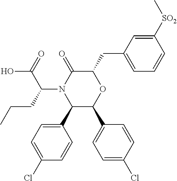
C1(C2=CC=C(Cl)C=C2)C(C2=CC=C(Cl)C=C2)OC(CC2=CC=CC([SO2]C)=C2)C(=O)N1C(C(=O)O)CCC
